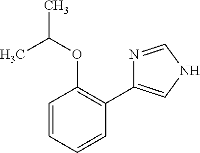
C1=CC=CC(C2=CNC=N2)=C1OC(C)C
